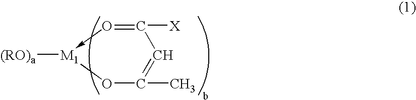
O1C(C)=CC([X])=O->[M1]1[(RO)a]
